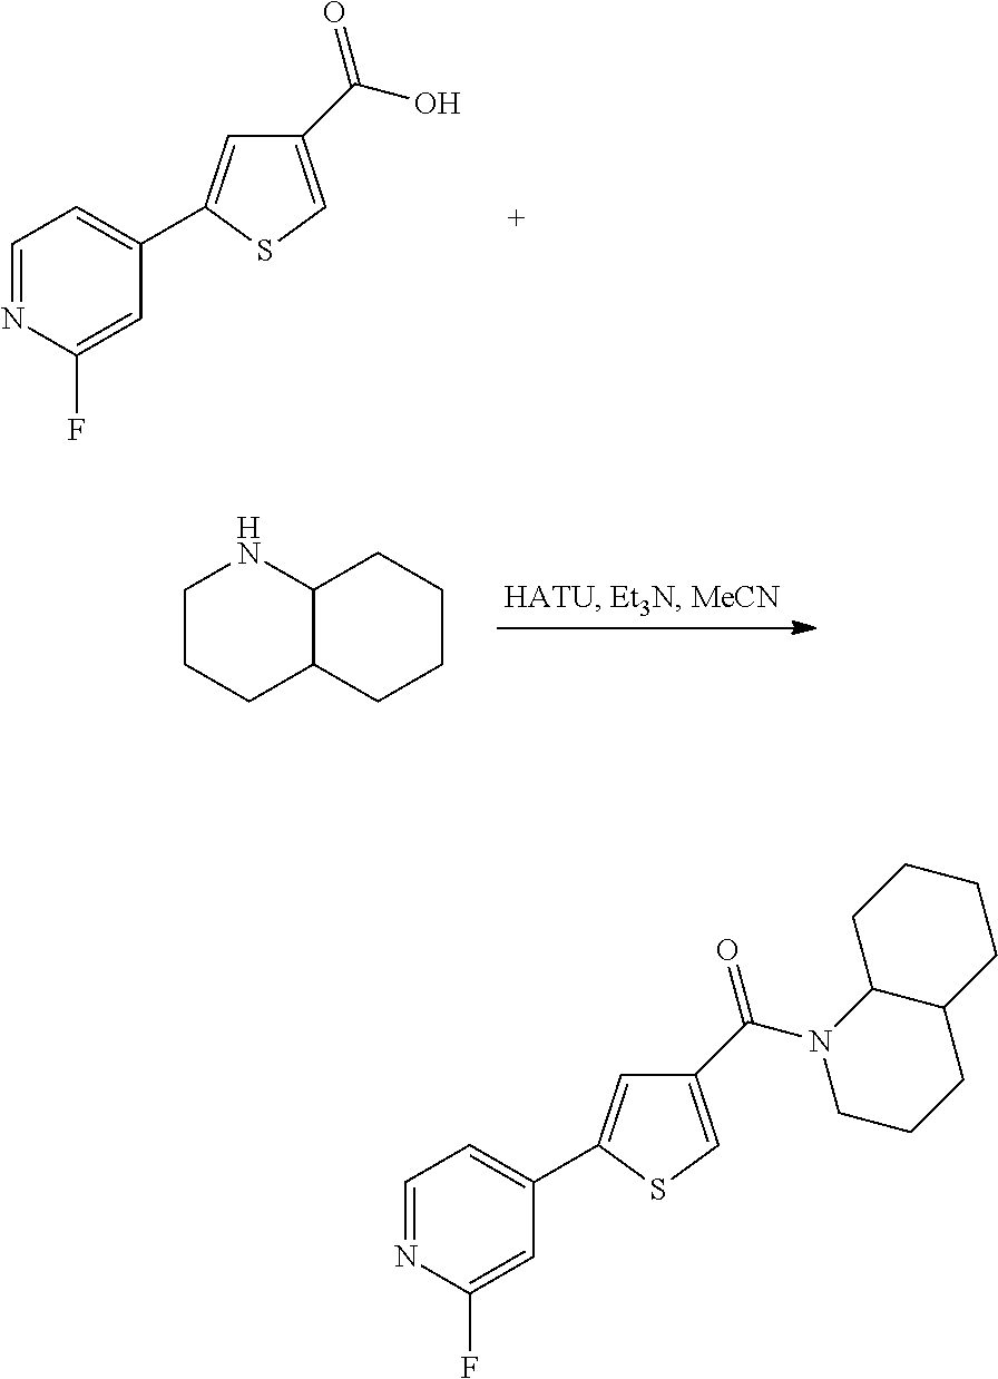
C1=NC(F)=CC(C2=CC(C(O)=O)=CS2)=C1.C1CCC2C(N1)CCCC2.C1=NC(F)=CC(C2=CC(C(N3CCCC4C3CCCC4)=O)=CS2)=C1
